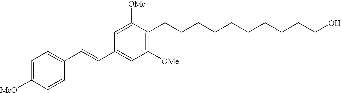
C1=C([MeO])C=CC(C=CC2=CC([OMe])=C(CCCCCCCCCCO)C([OMe])=C2)=C1
